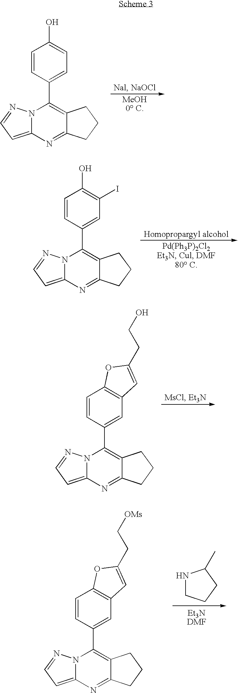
N12C(=CC=N1)N=C1C(=C2C2=CC=C(O)C=C2)CCC1.N12C(=CC=N1)N=C1C(=C2C2=CC(I)=C(O)C=C2)CCC1.N12C(=CC=N1)N=C1C(=C2C2=CC3=C(C=C2)OC(CCO)=C3)CCC1.N12C(=CC=N1)N=C1C(=C2C2=CC3=C(C=C2)OC(CC[OMs])=C3)CCC1.N1CCCC1C
